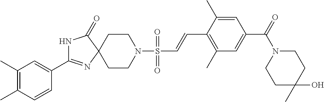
N1C(C2=CC(C)=C(C)C=C2)=NC2(C1=O)CCN(S(C=CC1=C(C)C=C(C(=O)N3CCC(O)(C)CC3)C=C1C)(=O)=O)CC2
